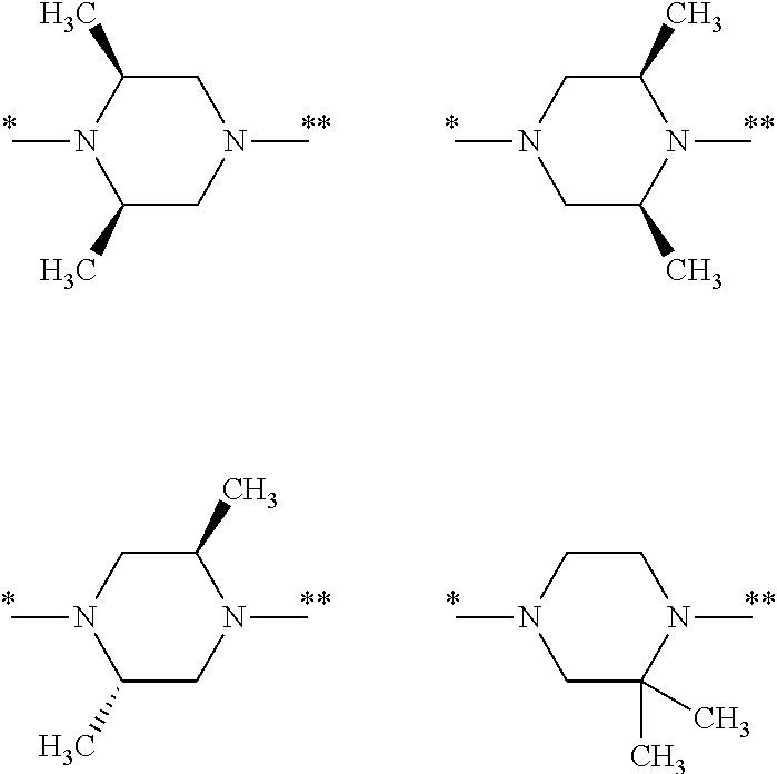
C1(C)CN(C)CC(C)N1C.C1C(C)N(C)C(C)CN1C.C1(C)CN(C)C(C)CN1C.C1C(C)(C)N(C)CCN1C
